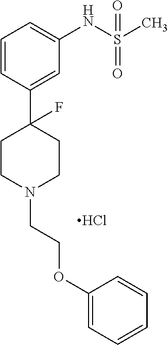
C1=CC(C2(F)CCN(CCOC3=CC=CC=C3)CC2)=CC(NS(C)(=O)=O)=C1.Cl
